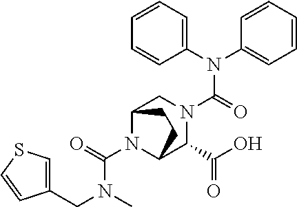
N(C(N1C2C(C(O)=O)N(C(=O)N(C3=CC=CC=C3)C3=CC=CC=C3)CC1CC2)=O)(C)CC1=CSC=C1
